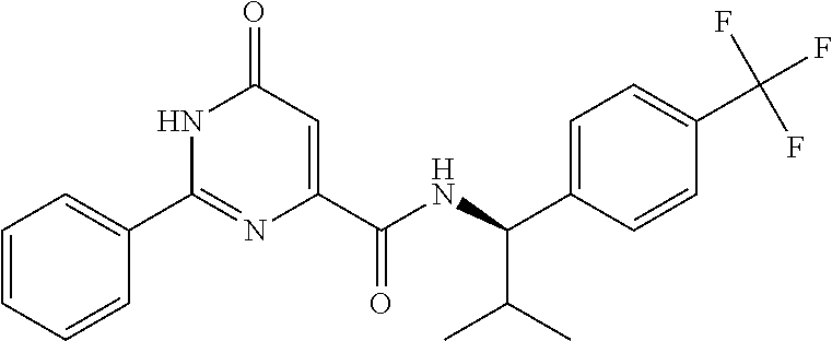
C1(=O)C=C(C(NC(C2=CC=C(C(F)(F)F)C=C2)C(C)C)=O)N=C(C2=CC=CC=C2)N1
